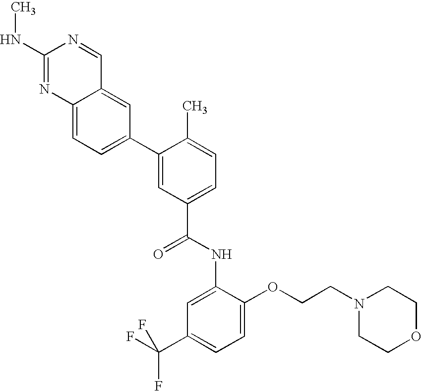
C1(NC)=NC2=CC=C(C3=CC(C(=O)NC4=CC(C(F)(F)F)=CC=C4OCCN4CCOCC4)=CC=C3C)C=C2C=N1
